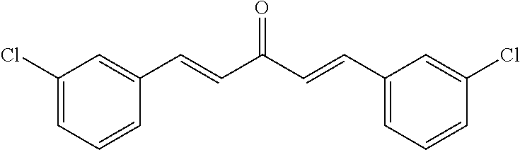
C1(Cl)=CC=CC(C=CC(C=CC2=CC=CC(Cl)=C2)=O)=C1
